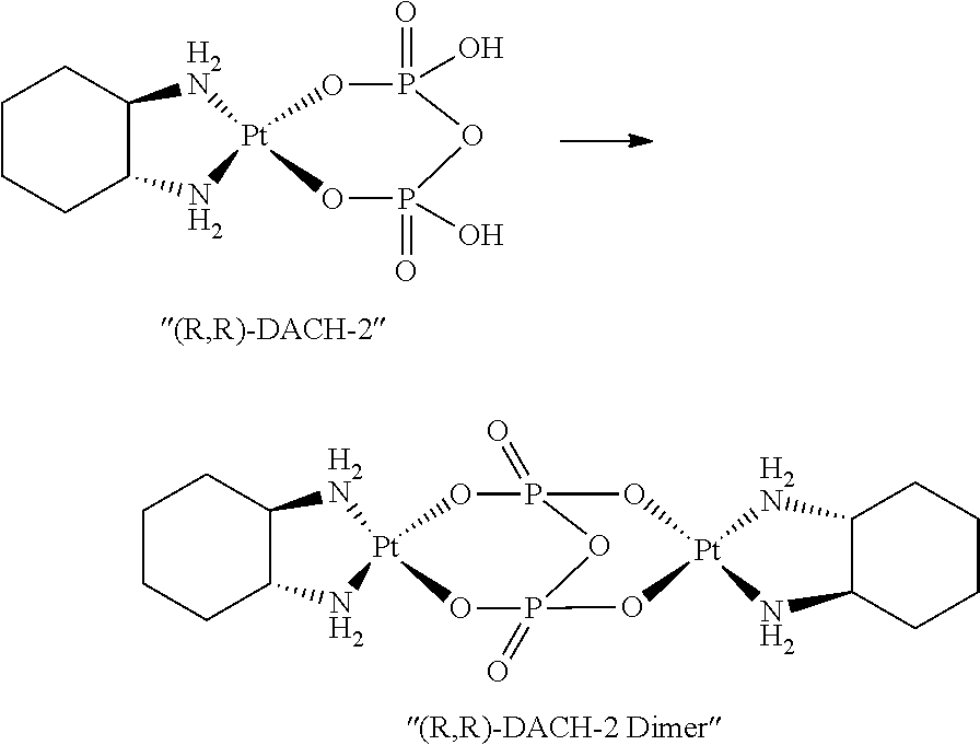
C1CCC2C(C1)[H2N][Pt]1(OP(=O)(O)OP(=O)(O)O1)N2.C1CCC2C(C1)[H2N][Pt]1(OP3(=O)OP(=O)(O1)O[Pt]1(O3)NC3(C)C(CCCC3)[H2N]1)N2
